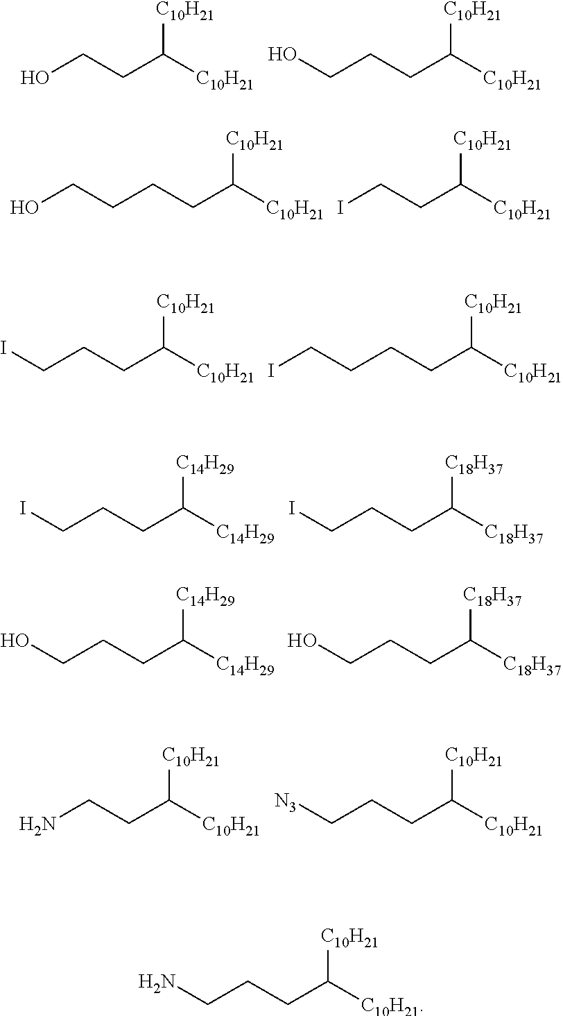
OCCC([C10H21])[C10H21].C(CCC([C10H21])[C10H21])O.C(CCC([C10H21])[C10H21])CO.ICCC([C10H21])[C10H21].C(CCC([C10H21])[C10H21])I.C(CCC([C10H21])[C10H21])CI.C(CCC([C14H29])[C14H29])I.C(CCC([C18H37])[C18H37])I.C(CCC([C14H29])[C14H29])O.C(CCC([C18H37])[C18H37])O.NCCC([C10H21])[C10H21].C(CCC([C10H21])[C10H21])[N3].C(CCC([C10H21])[C10H21])N
